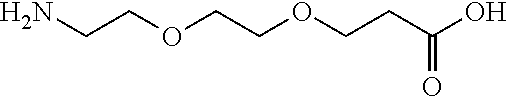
NCCOCCOCCC(=O)O
